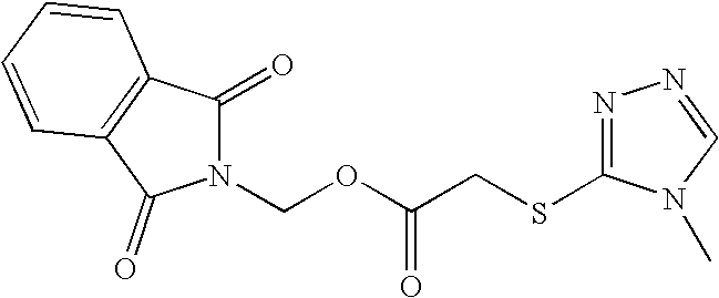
N1(COC(CSC2=NN=CN2C)=O)C(=O)C2=C(C1=O)C=CC=C2
